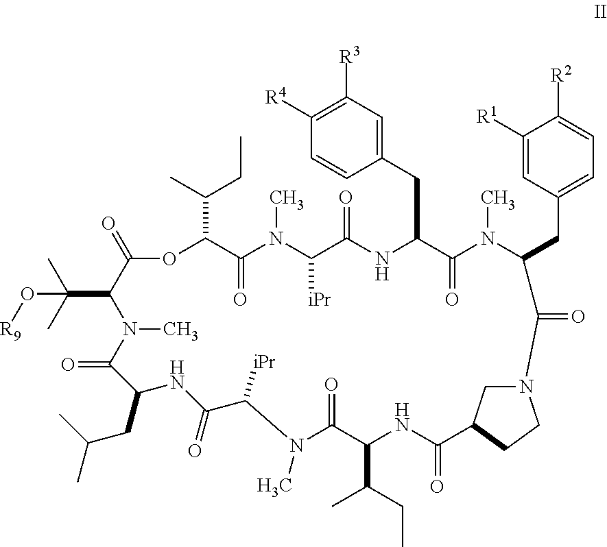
C1=C([R1])C([R2])=CC=C1CC1N(C)C(=O)C(CC2=CC([R3])=C([R4])C=C2)NC(=O)C([iPr])N(C)C(=O)C(C(CC)C)OC(=O)C(C(C)(C)O[R9])N(C)C(=O)C(CC(C)C)NC(=O)C([iPr])N(C)C(=O)C(C(C)CC)NC(=O)C2CN(CC2)C1=O
